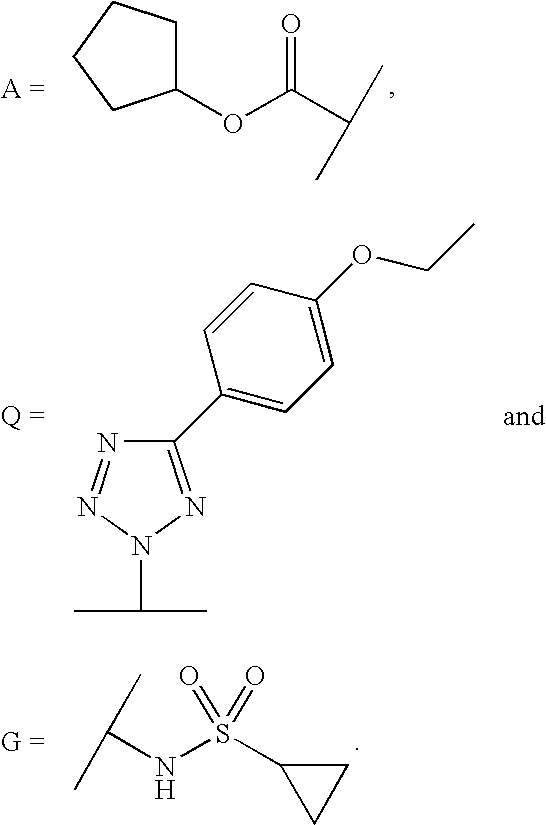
C1(OC(C(C)C)=O)CCCC1.C(NS(C1CC1)(=O)=O)(C)C.N1=NN(C(C)C)N=C1C1=CC=C(OCC)C=C1
